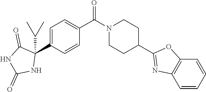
C1=C(C2(C(C)C)C(=O)NC(=O)N2)C=CC(C(N2CCC(C3=NC4=C(O3)C=CC=C4)CC2)=O)=C1
